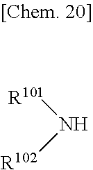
N([R101])[R102]
